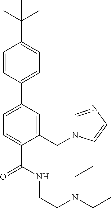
C1=C(C(=O)NCCN(CC)CC)C(CN2C=NC=C2)=CC(C2=CC=C(C(C)(C)C)C=C2)=C1
